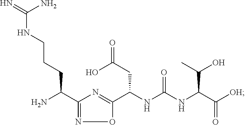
NC(C1=NOC(C(NC(NC(C([OH])=O)C(O)C)=O)CC(=O)O)=N1)CCCNC(=N)N
